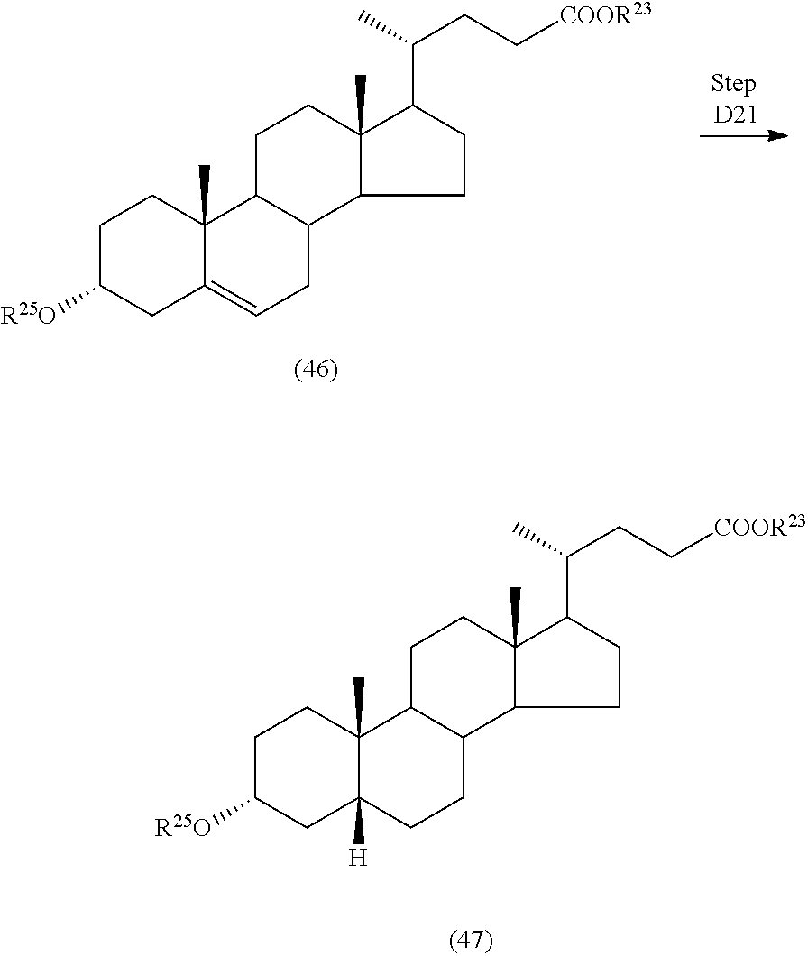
C1C([R25O])CC2=CCC3C(C2(C)C1)CCC1(C)C3CCC1C(C)CC[COOR23].C1C([R25O])CC2([H])C(C)(C1)C1C(CC2)C2C(C)(CC1)C(C(C)CC[COOR23])CC2
